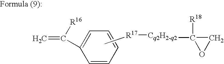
[Cq2H2-q2](C1([R18])OC1)[R17]C.C=C([R16])C1=CC=CC=C1
